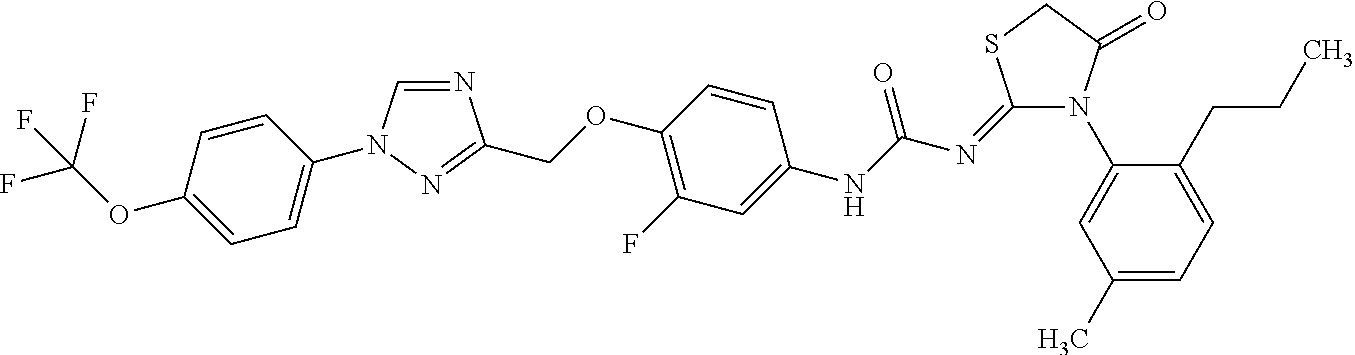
N1=CN(C2=CC=C(OC(F)(F)F)C=C2)N=C1COC1=C(F)C=C(NC(N=C2N(C3=CC(C)=CC=C3CCC)C(=O)CS2)=O)C=C1
